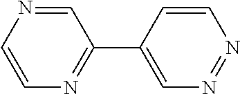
C1=NC=CN=C1C1=CN=NC=C1
